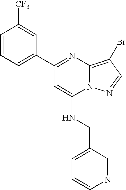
C1=CC=C(C2=NC3=C(Br)C=NN3C(NCC3=CC=CN=C3)=C2)C=C1[CF3]
